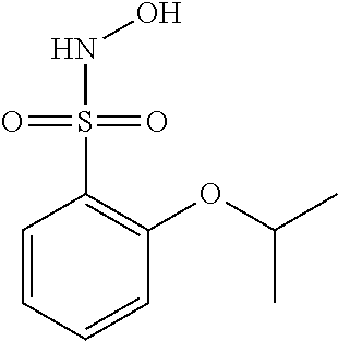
C1=CC=CC(OC(C)C)=C1S(=O)(=O)NO
